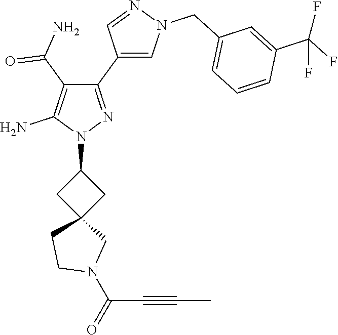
C(C#CC)(N1CC2(CC1)CC(N1N=C(C3=CN(CC4=CC=CC(C(F)(F)F)=C4)N=C3)C(C(=O)N)=C1N)C2)=O
